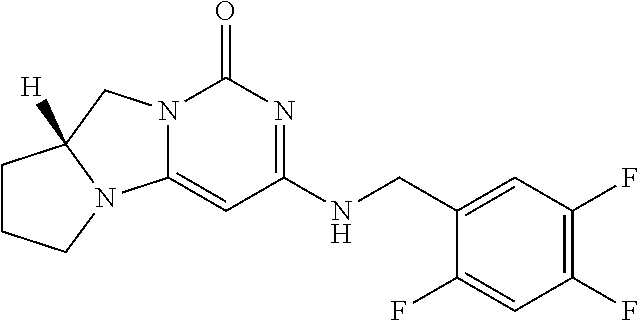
C1(CNC2=NC(=O)N3C(=C2)N2C([H])(C3)CCC2)=CC(F)=C(F)C=C1F
